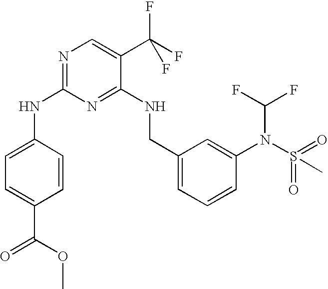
C1(NC2=CC=C(C(=O)OC)C=C2)=NC=C(C(F)(F)F)C(NCC2=CC=CC(N(S(=O)(=O)C)C(F)F)=C2)=N1
